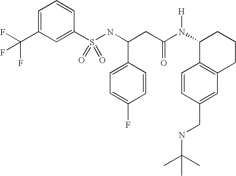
C1=C(C(F)(F)F)C=C(S(NC(CC(N([H])C2C3=C(CCC2)C=C(CNC(C)(C)C)C=C3)=O)C2=CC=C(F)C=C2)(=O)=O)C=C1
